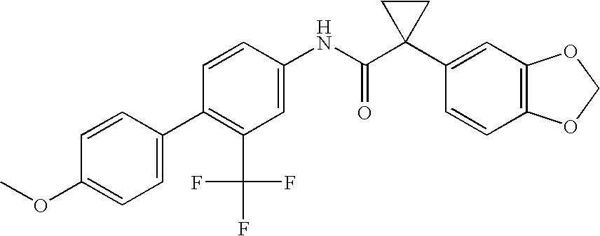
C1(NC(C2(C3=CC4=C(C=C3)OCO4)CC2)=O)=CC(C(F)(F)F)=C(C2=CC=C(OC)C=C2)C=C1
